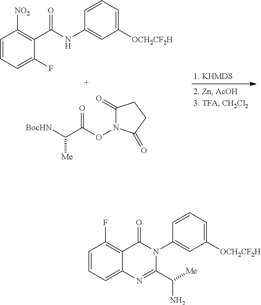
C1=CC=C(F)C(C(NC2=CC([OCH2CF2H])=CC=C2)=O)=C1[NO2].C([BocHN])(C(ON1C(=O)CCC1=O)=O)[Me].C1=CC=C2C(=C1F)C(=O)N(C1=CC([OCH2CF2H])=CC=C1)C(C([Me])N)=N2
